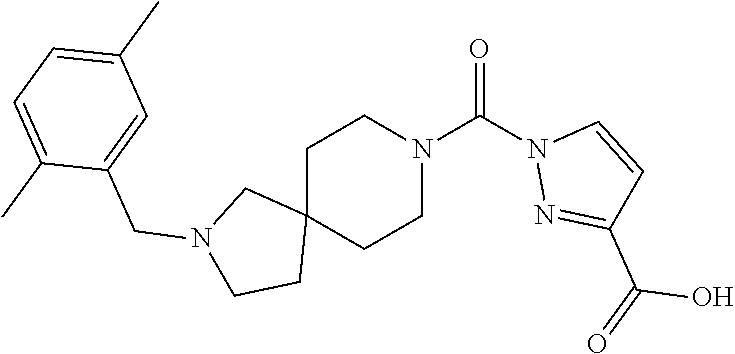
C1C2(CCN(C(N3N=C(C(=O)O)C=C3)=O)C1)CN(CC1=CC(C)=CC=C1C)CC2
